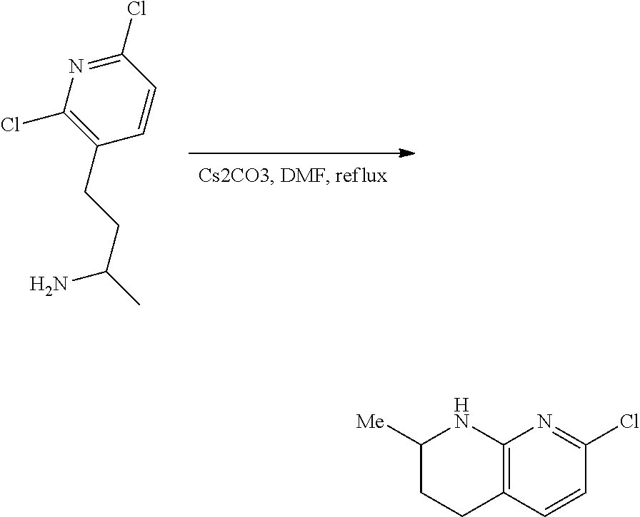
C1(Cl)=NC(Cl)=C(CCC(C)N)C=C1.C12=C(C=CC(Cl)=N1)CCC([Me])N2
